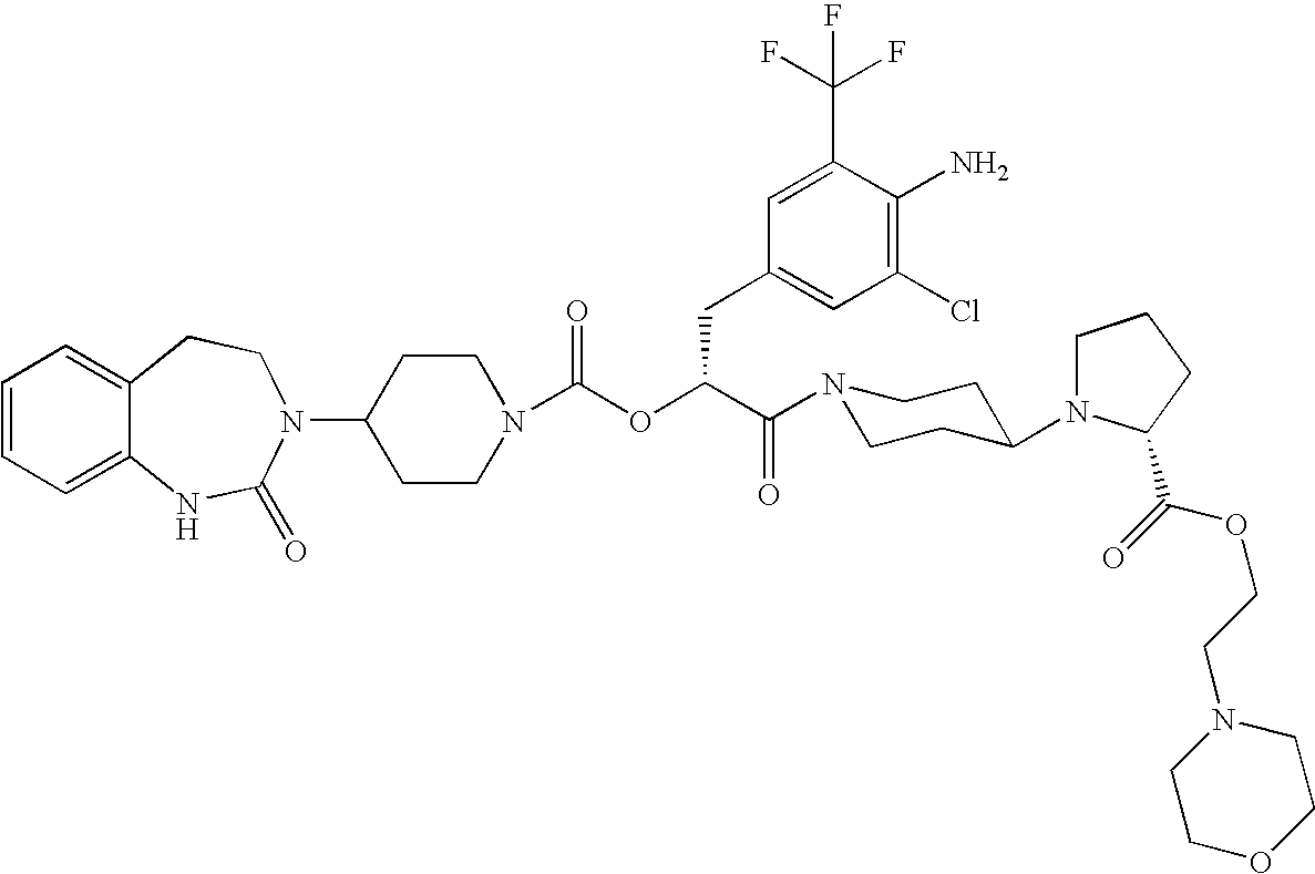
C1(N2C(=O)NC3=CC=CC=C3CC2)CCN(C(OC(C(=O)N2CCC(N3CCCC3C(=O)OCCN3CCOCC3)CC2)CC2=CC(Cl)=C(N)C(C(F)(F)F)=C2)=O)CC1
